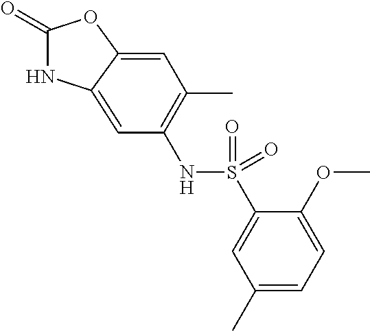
C1(=O)NC2=CC(NS(C3=CC(C)=CC=C3OC)(=O)=O)=C(C)C=C2O1
